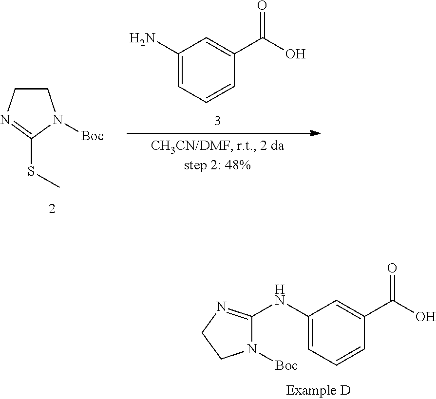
C1(NC2=NCCN2[Boc])=CC=CC(C(O)=O)=C1.C1(N)=CC=CC(C(O)=O)=C1.S(C1=NCCN1[Boc])C
